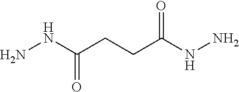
NNC(CCC(NN)=O)=O
